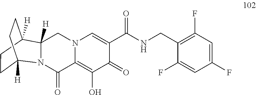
N12C(=O)C3=C(O)C(=O)C(C(NCC4=C(F)C=C(F)C=C4F)=O)=CN3CC1([H])C1([H])CCC2([H])CC1
